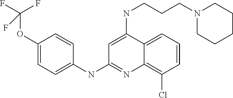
C1(OC(F)(F)F)=CC=C(NC2=NC3=C(Cl)C=CC=C3C(NCCCN3CCCCC3)=C2)C=C1
